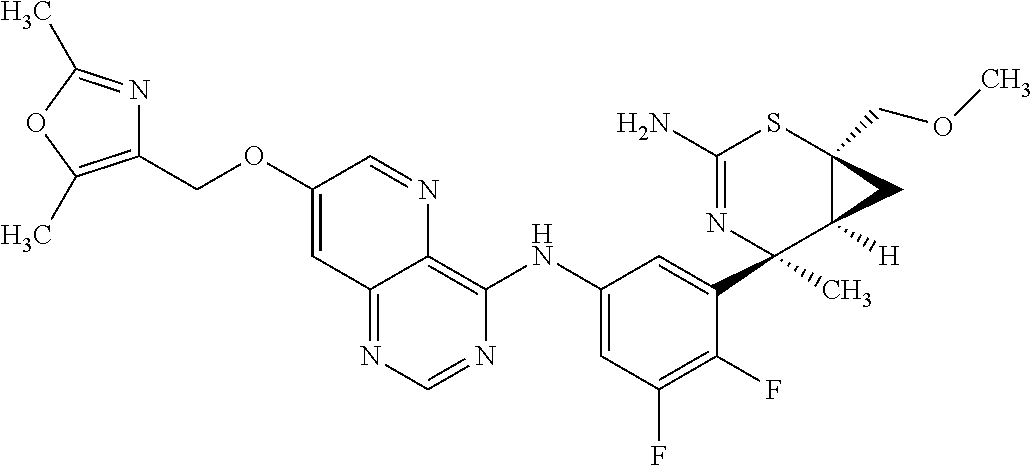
C1(N)=NC(C)(C2=CC(NC3=C4C(=NC=N3)C=C(OCC3=C(C)OC(C)=N3)C=N4)=CC(F)=C2F)C2([H])C(COC)(S1)C2
